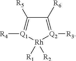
[R4][Q1]1=C([R5])C([R6])=[Q2]([R3])[Rh]1([R1])[R2]
